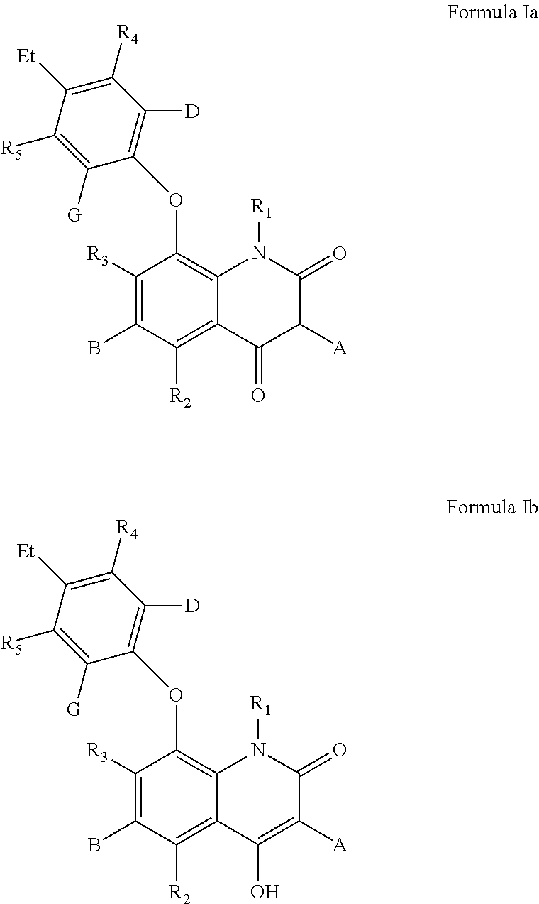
N1([R1])C2=C(OC3=C([D])C([R4])=C([Et])C([R5])=C3[G])C([R3])=C(B)C([R2])=C2C(=O)C([A])C1=O.N1([R1])C2=C(OC3=C([D])C([R4])=C([Et])C([R5])=C3[G])C([R3])=C(B)C([R2])=C2C(O)=C([A])C1=O
